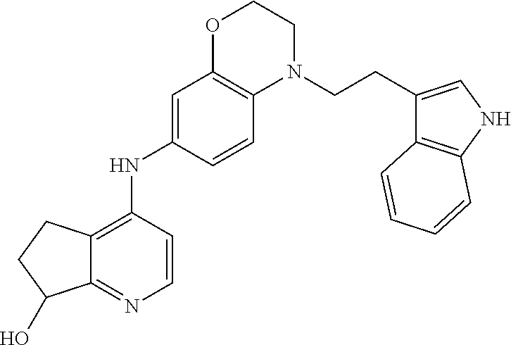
C12=NC=CC(NC3=CC4=C(C=C3)N(CCC3=CNC5=C3C=CC=C5)CCO4)=C1CCC2O
